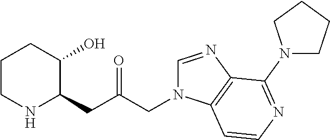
C1CNC(CC(CN2C=NC3=C2C=CN=C3N2CCCC2)=O)C(O)C1
